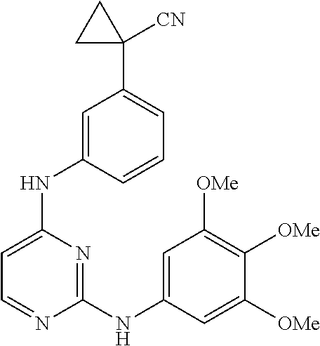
C1(NC2=CC([OMe])=C([OMe])C([OMe])=C2)=NC(NC2=CC(C3([CN])CC3)=CC=C2)=CC=N1
